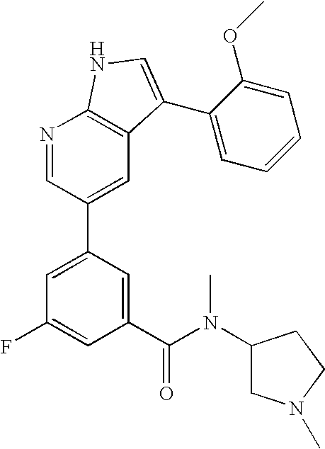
C1(C(N(C2CN(C)CC2)C)=O)=CC(C2=CC3=C(N=C2)NC=C3C2=CC=CC=C2OC)=CC(F)=C1
